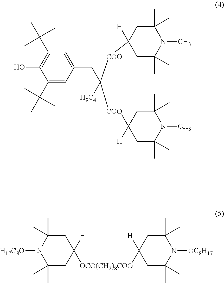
C1(C(C)(C)C)=CC(CC([H9C4])([COO]C2([H])CC(C)(C)N(C)C(C)(C)C2)[COO]C2([H])CC(C)(C)N(C)C(C)(C)C2)=CC(C(C)(C)C)=C1O.[H17C8O]N1C(C)(C)CC([H])([OCO(CH2)8COO]C2([H])CC(C)(C)N([OC8H17])C(C)(C)C2)CC1(C)C
